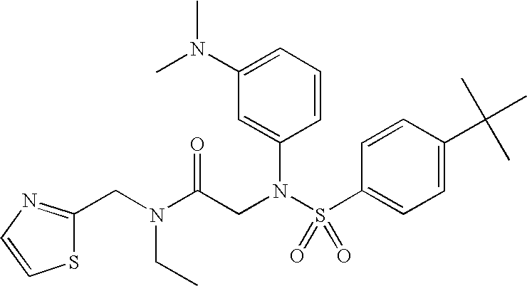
S1C(CN(CC)C(CN(S(C2=CC=C(C(C)(C)C)C=C2)(=O)=O)C2=CC(N(C)C)=CC=C2)=O)=NC=C1
